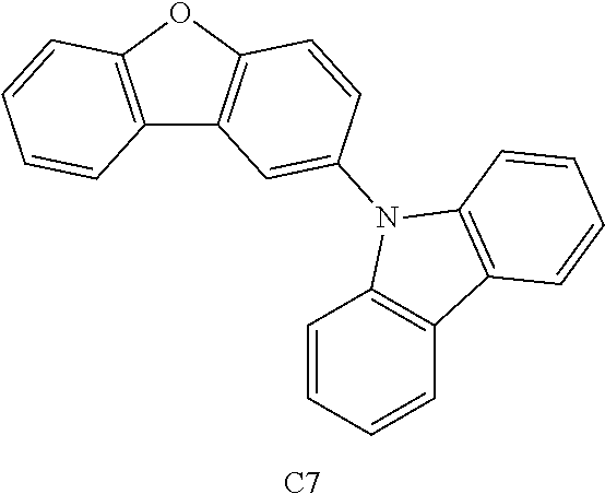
C12=C(OC3=C1C=C(N1C4=C(C=CC=C4)C4=C1C=CC=C4)C=C3)C=CC=C2.[C7]
